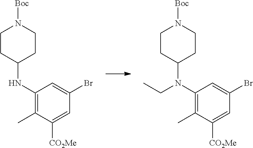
C1(NC2CCN([Boc])CC2)=C(C)C([CO2Me])=CC(Br)=C1.C1(N(C2CCN([Boc])CC2)CC)=C(C)C([CO2Me])=CC(Br)=C1
